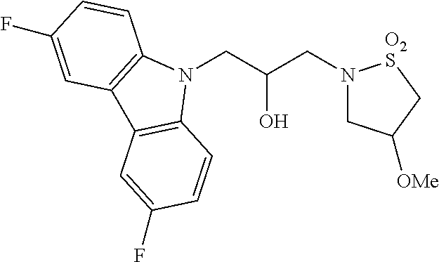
N1(CC(CN2CC([OMe])C[O2S]2)O)C2=C(C3=C1C=CC(F)=C3)C=C(F)C=C2
